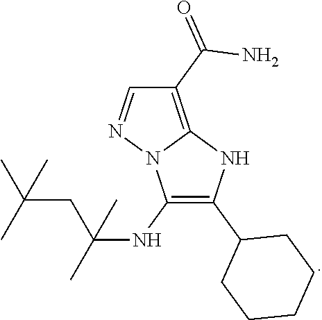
C1(NC(CC(C)(C)C)(C)C)=C(C2CCCCC2)NC2=C(C(=O)N)C=NN12
